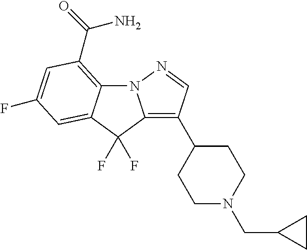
N12C3=C(C(=O)N)C=C(F)C=C3C(F)(F)C1=C(C1CCN(CC3CC3)CC1)C=N2
